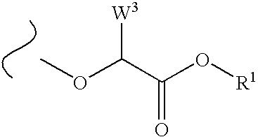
COC(C(O[R1])=O)[W3]
